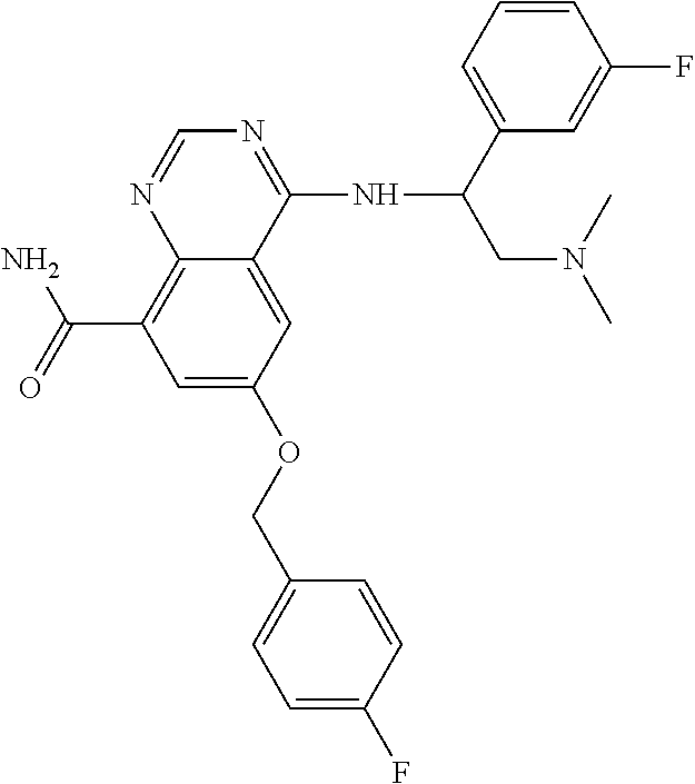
C12=C(C(=O)N)C=C(OCC3=CC=C(F)C=C3)C=C1C(NC(CN(C)C)C1=CC=CC(F)=C1)=NC=N2
